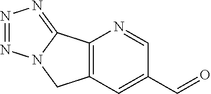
C1(C=O)=CC2=C(N=C1)C1=NN=NN1C2
